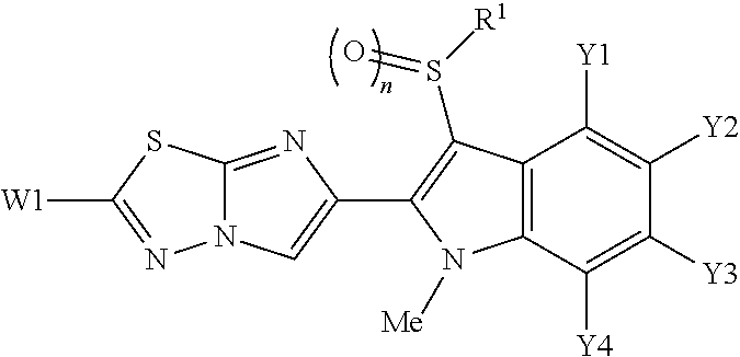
C12=NC(C3=C(S([R1])=O)C4=C(C([Y4])=C([Y3])C([Y2])=C4[Y1])N3[Me])=CN1N=C([W1])S2
